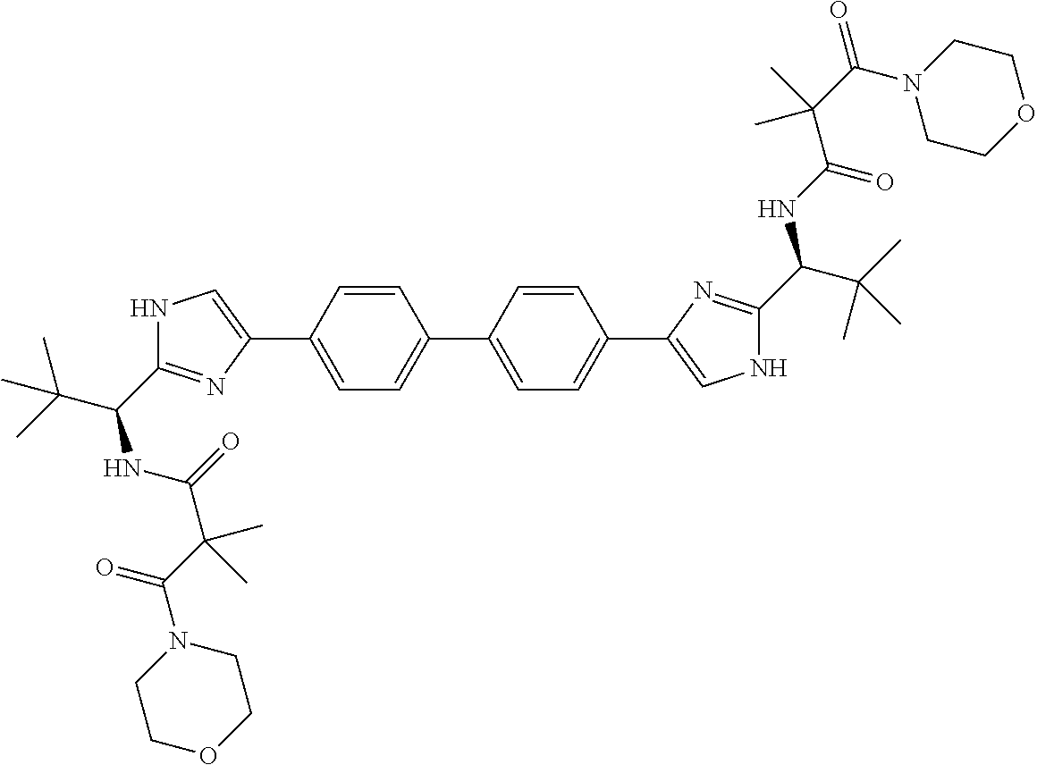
C1(C2=CNC(C(C(C)(C)C)NC(=O)C(C(N3CCOCC3)=O)(C)C)=N2)=CC=C(C2=CC=C(C3=CNC(C(C(C)(C)C)NC(C(C(=O)N4CCOCC4)(C)C)=O)=N3)C=C2)C=C1
